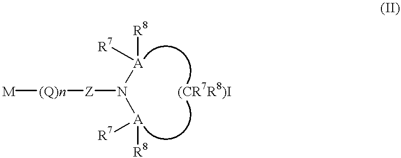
[M][(Q)n][Z]N([A]([R8])[R7])[A]([R8])[R7].[(CR7R8)I]
